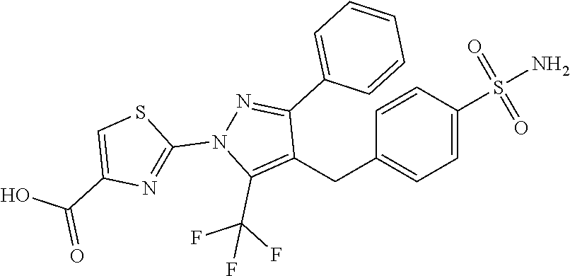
C1=CC(S(N)(=O)=O)=CC=C1CC1=C(C(F)(F)F)N(C2=NC(C(=O)O)=CS2)N=C1C1=CC=CC=C1
